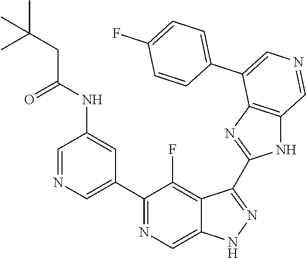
C1(C2=CN=CC(NC(=O)CC(C)(C)C)=C2)=NC=C2C(=C1F)C(C1=NC3=C(N1)C=NC=C3C1=CC=C(F)C=C1)=NN2
